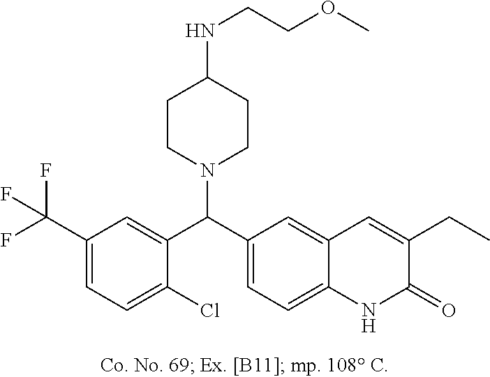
FC(C1=CC=C(Cl)C(C(C2=CC=C3C(=C2)C=C(CC)C(=O)N3)N2CCC(NCCOC)CC2)=C1)(F)F
